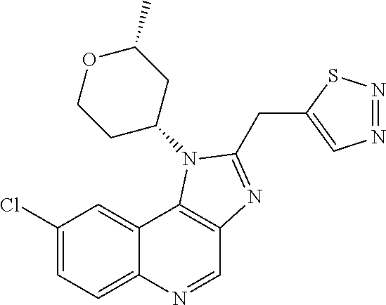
C1(Cl)=CC=C2C(=C1)C1=C(C=N2)N=C(CC2=CN=NS2)N1C1CC(C)OCC1
